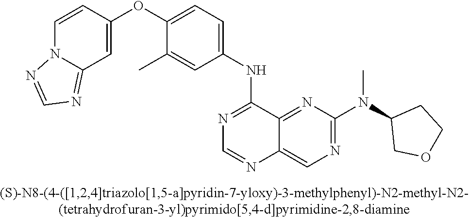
C1=CC(OC2=CC=C(NC3=NC=NC4=CN=C(N(C5COCC5)C)N=C34)C=C2C)=CC2=NC=NN12
